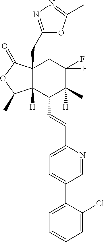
C1=C(Cl)C(C2=CC=C(C=CC3C4([H])C(CC5=NN=C(C)O5)(CC(F)(F)C3(C)[H])C(=O)OC4C)N=C2)=CC=C1
